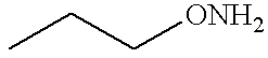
CCC[ONH2]
